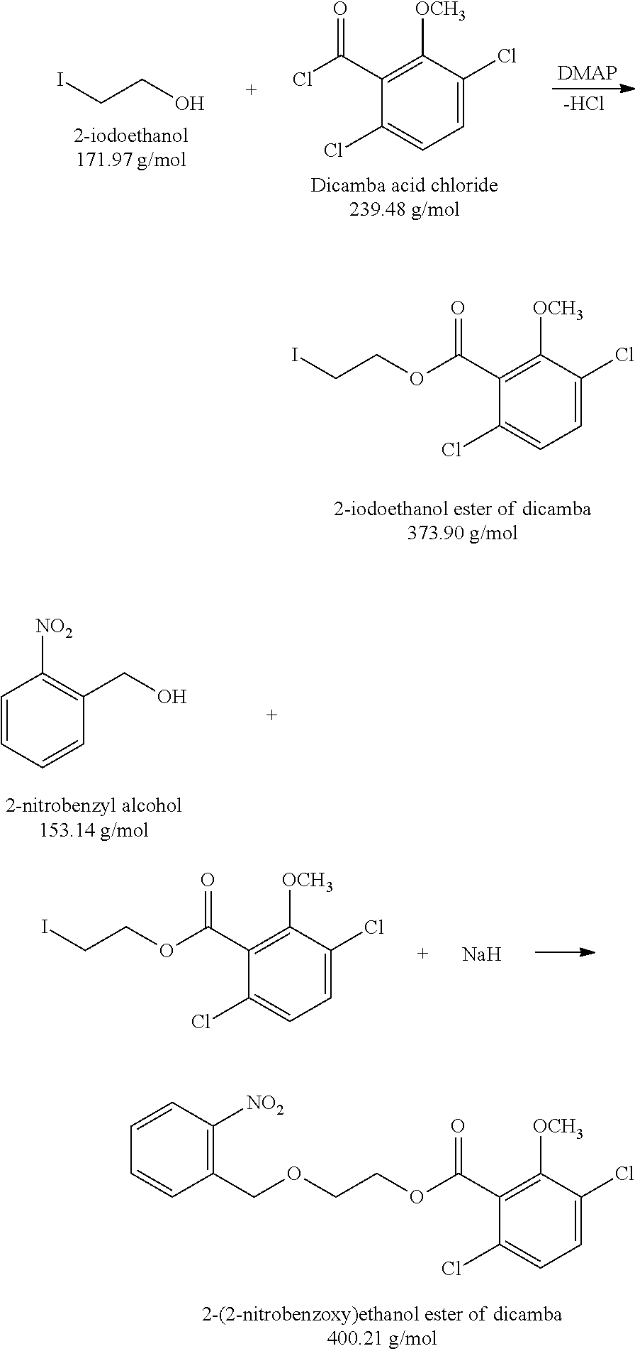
[-HCl].C1=C(Cl)C([OCH3])=C(C(Cl)=O)C(Cl)=C1.ICCO.C1=C(Cl)C([OCH3])=C(C(OCCI)=O)C(Cl)=C1.C1(CO)=C([NO2])C=CC=C1.C1=C(Cl)C([OCH3])=C(C(OCCI)=O)C(Cl)=C1.[Na].C(OC(C1=C([OCH3])C(Cl)=CC=C1Cl)=O)COCC1=C([NO2])C=CC=C1
